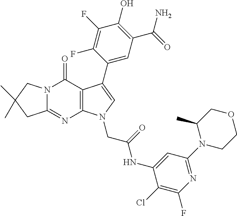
C12=NC3=C(C(=O)N1CC(C)(C)C2)C(C1=CC(C(=O)N)=C(O)C(F)=C1F)=CN3CC(=O)NC1=CC(N2CCOCC2C)=NC(F)=C1Cl
